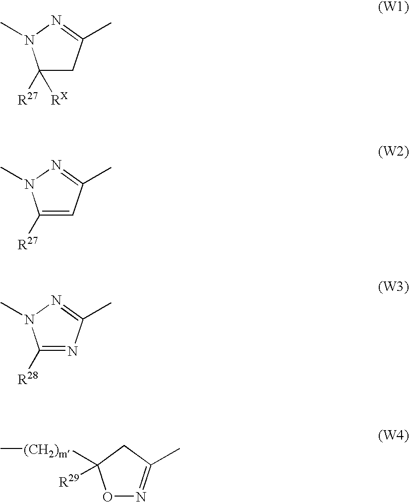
C1([R27])([RX])CC(C)=NN1C.C1([R27])=CC(C)=NN1C.C1([R28])=NC(C)=NN1C.O1N=C(C)CC1([(CH2)m]C)[R29]
